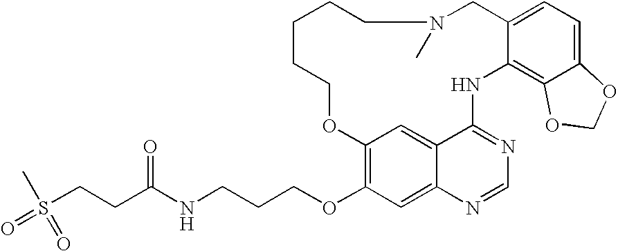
C12=C(OCCCNC(CCS(=O)(=O)C)=O)C=C3C(=C1)C(=NC=N3)NC1=C3C(=CC=C1CN(C)CCCCCO2)OCO3
